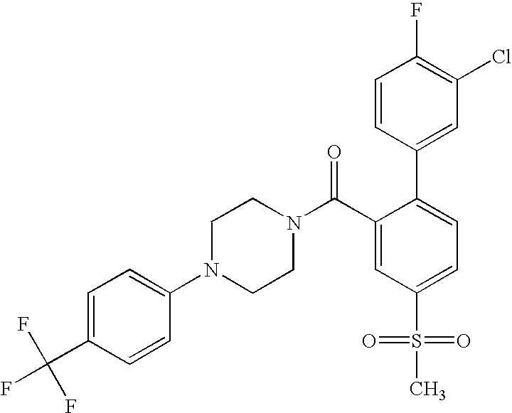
FC(C1=CC=C(N2CCN(C(C3=CC(S(=O)(=O)C)=CC=C3C3=CC(Cl)=C(F)C=C3)=O)CC2)C=C1)(F)F
